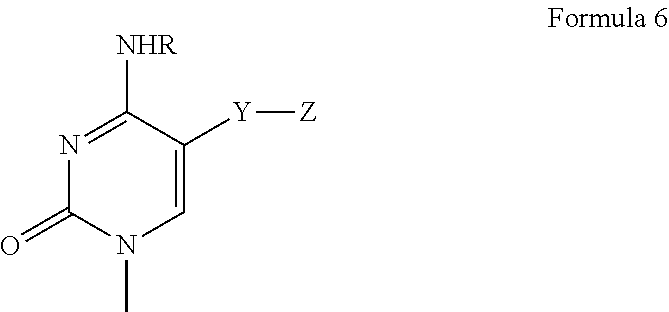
N1=C([NHR])C([Y][Z])=CN(C)C1=O
